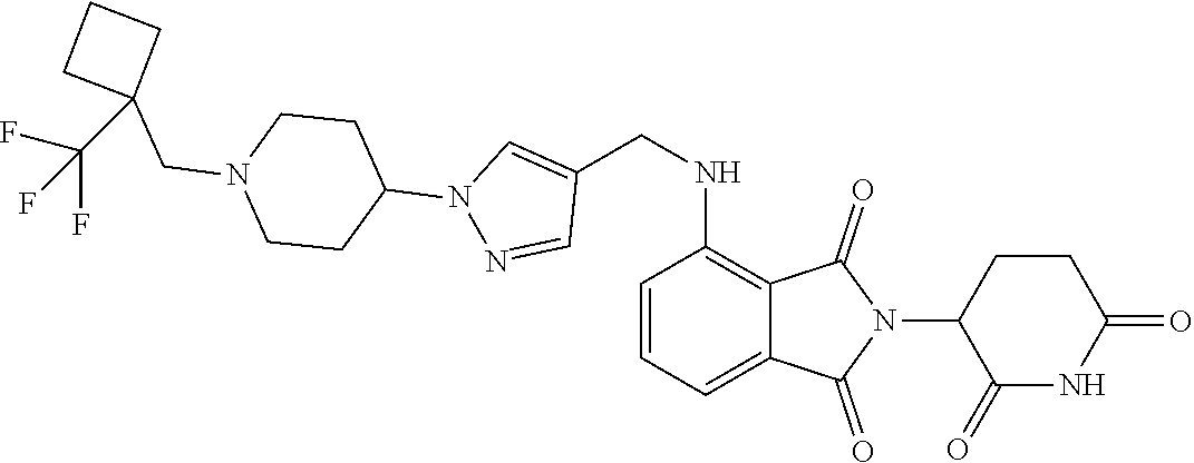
C1(=O)NC(=O)CCC1N1C(=O)C2=C(NCC3=CN(C4CCN(CC5(C(F)(F)F)CCC5)CC4)N=C3)C=CC=C2C1=O
